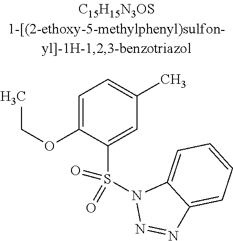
C1=C(OCC)C(S(=O)(=O)N2N=NC3=CC=CC=C23)=CC(C)=C1
